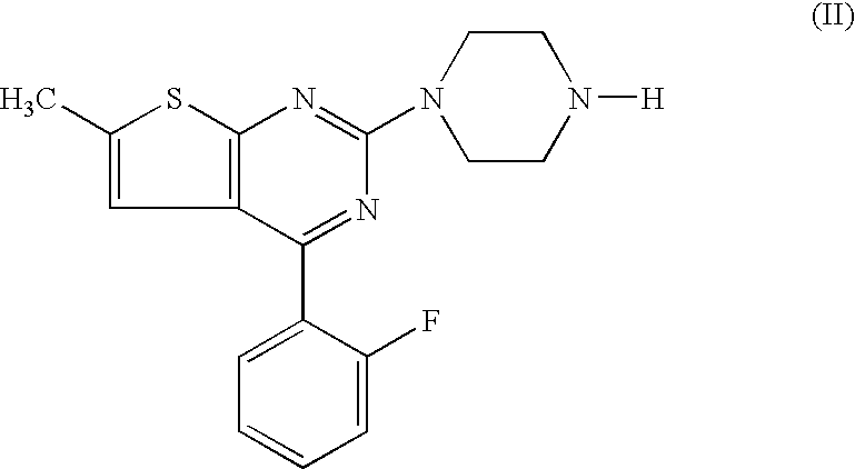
C12=C(SC(C)=C1)N=C(N1CCN([H])CC1)N=C2C1=CC=CC=C1F
